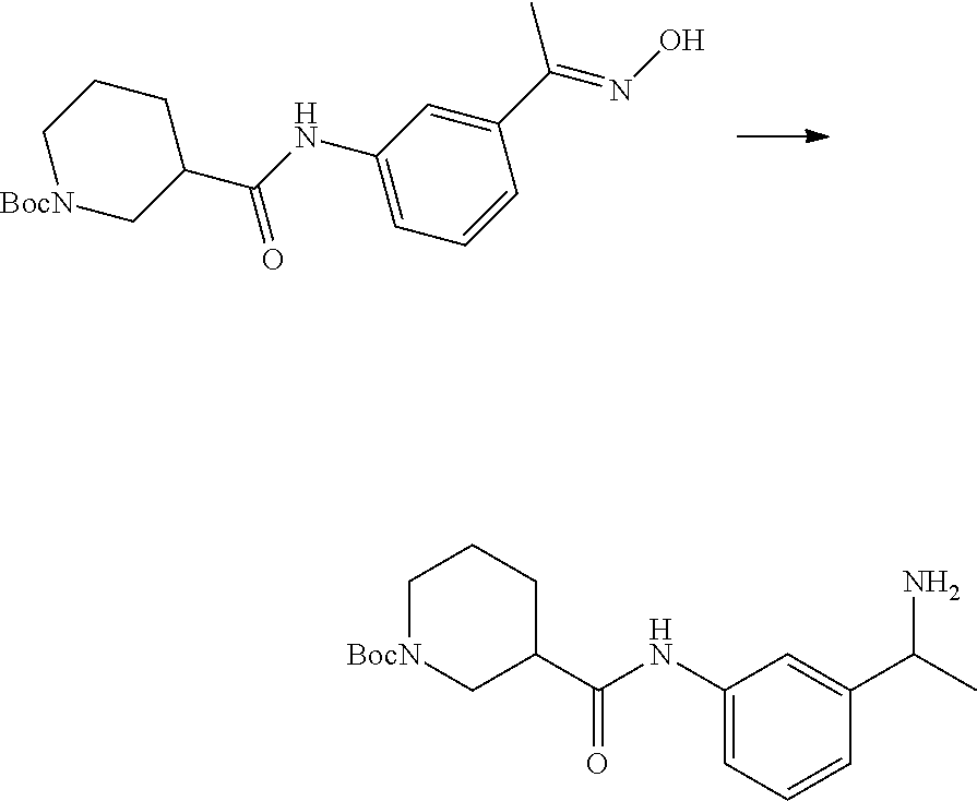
C1[BocN]CC(C(=O)NC2=CC=CC(C(C)=NO)=C2)CC1.C1=C(C(C)N)C=CC=C1NC(C1CCC[BocN]C1)=O
